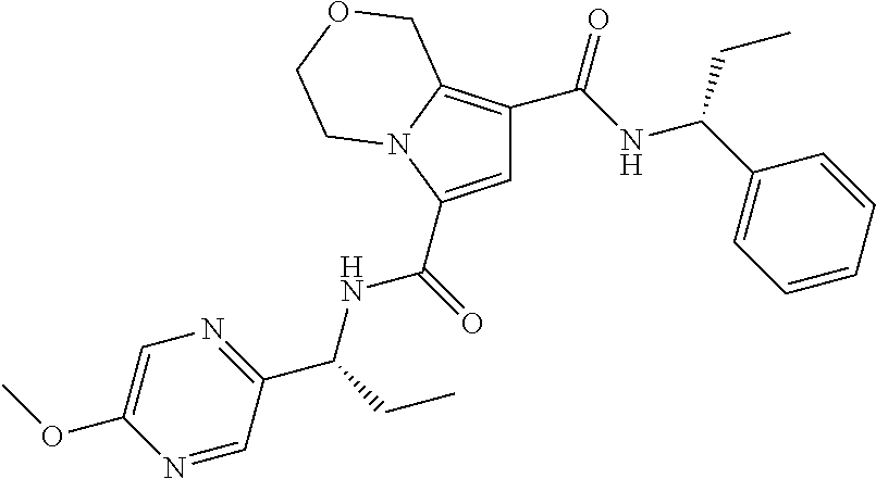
C1=C(C(=O)NC(C2=NC=C(OC)N=C2)CC)N2C(=C1C(NC(C1=CC=CC=C1)CC)=O)COCC2
